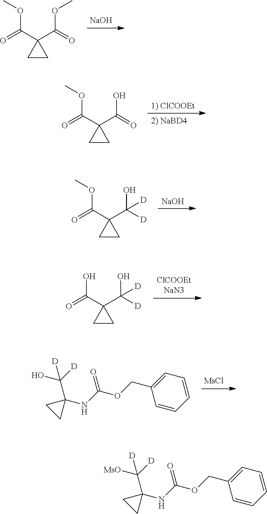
[NaOH].O(C(C1(C(OC)=O)CC1)=O)C.O(C(C1(C(O)=O)CC1)=O)C.[NaOH].O(C(C1(C(O)([D])[D])CC1)=O)C.OC(C1(C(O)([D])[D])CC1)=O.[MsCl].C1=CC=C(COC(NC2(C(O)([D])[D])CC2)=O)C=C1.C1=CC=C(COC(NC2(C([MsO])([D])[D])CC2)=O)C=C1
